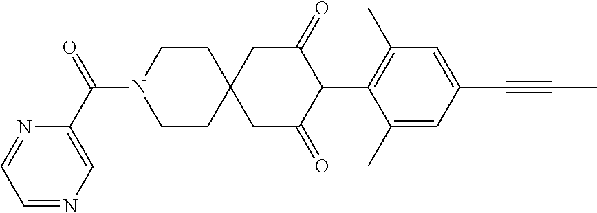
C1CN(C(=O)C2=CN=CC=N2)CCC12CC(=O)C(C1=C(C)C=C(C#CC)C=C1C)C(=O)C2
